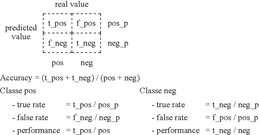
C1C2C34C1CC3CC4C2
